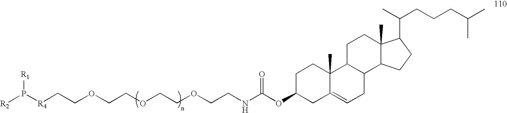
C(OCCOCCOCCNC(OC1CC2=CCC3C(C2(C)CC1)CCC1(C)C3CCC1C(C)CCCC(C)C)=O)C[R4]P([R2])[R1]
